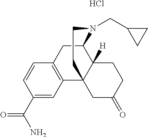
C12CC3=C(C4(C1([H])CCC(=O)C4)CCN2CC1CC1)C=C(C(=O)N)C=C3.Cl
